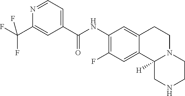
C(C1=CC=NC(C(F)(F)F)=C1)(NC1=C(F)C=C2C(=C1)CCN1C2([H])CNCC1)=O
